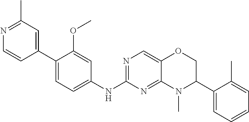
C1(C2=CC=C(NC3=NC=C4C(=N3)N(C)C(C3=CC=CC=C3C)CO4)C=C2OC)=CC(C)=NC=C1
